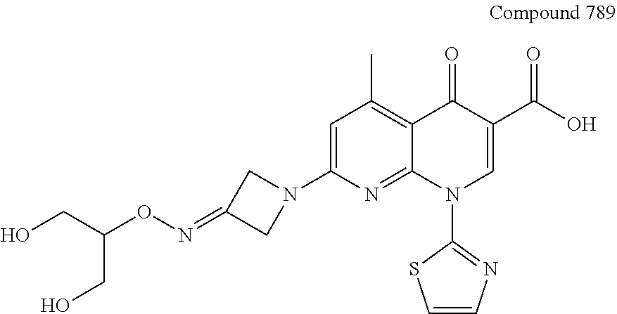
C1=C(N2CC(=NOC(CO)CO)C2)N=C2C(=C1C)C(=O)C(C(O)=O)=CN2C1=NC=CS1
